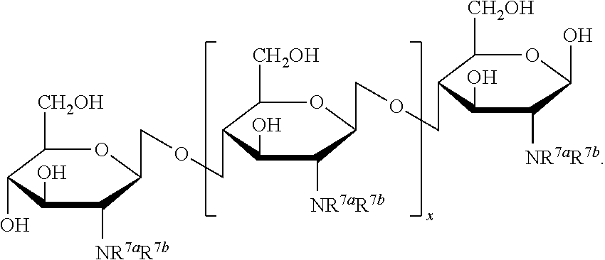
C1([CH2OH])C(O)C(O)C([NR7aR7b])C(COCC2C([CH2OH])OC(COCC3C([CH2OH])OC(O)C([NR7aR7b])C3O)C([NR7aR7b])C2O)O1
